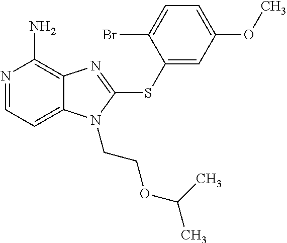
N1=CC=C2C(=C1N)N=C(SC1=CC(OC)=CC=C1Br)N2CCOC(C)C
